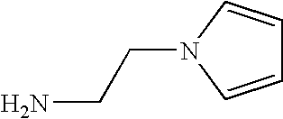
NCCN1C=CC=C1
